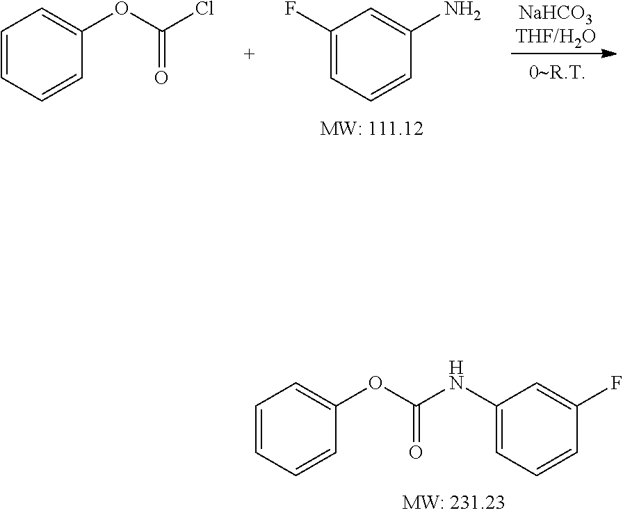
C1=CC=CC(OC(NC2=CC=CC(F)=C2)=O)=C1.C1(F)=CC=CC(N)=C1.C1=CC=CC(OC(Cl)=O)=C1
